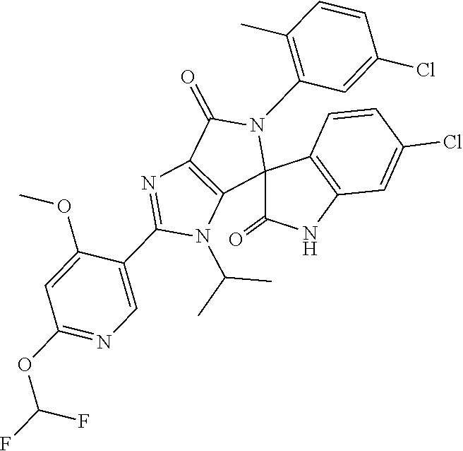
CC(N1C(C2=CN=C(OC(F)F)C=C2OC)=NC2=C1C1(N(C3=C(C)C=CC(Cl)=C3)C2=O)C2=C(C=C(Cl)C=C2)NC1=O)C
